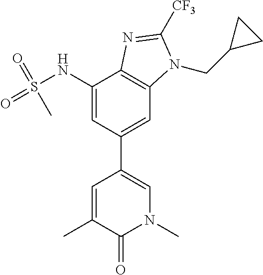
CC1=CC(C2=CC3=C(C(NS(=O)(=O)C)=C2)N=C([CF3])N3CC2CC2)=CN(C)C1=O
